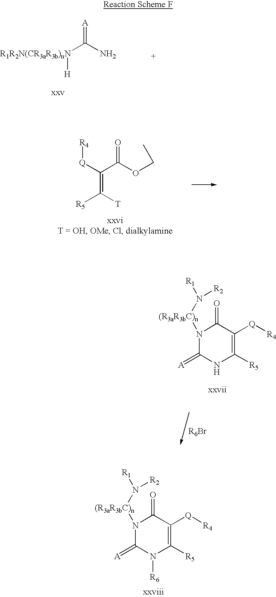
C([T])([R5])=C(C(OCC)=O)[Q][R4].C1(=[A])NC([R5])=C([Q][R4])C(=O)N1[(R3aR3bC)n]N([R2])[R1].[R6Br].C1(=[A])N([R6])C([R5])=C([Q][R4])C(=O)N1[(R3aR3bC)n]N([R2])[R1].C([R1R2N(CR3aR3b)nN][H])(N)=[A]
